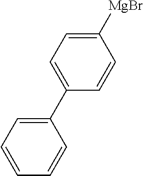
C1([MgBr])=CC=C(C2=CC=CC=C2)C=C1
